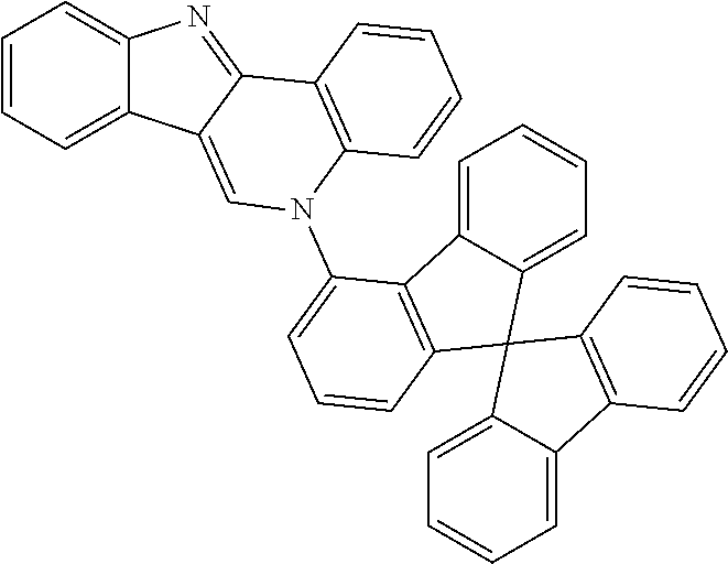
C1=CC=C2C(=C1)N=C1C2=CN(C2=CC=CC3=C2C2=CC=CC=C2C32C3=CC=CC=C3C3=C2C=CC=C3)C2=C1C=CC=C2
